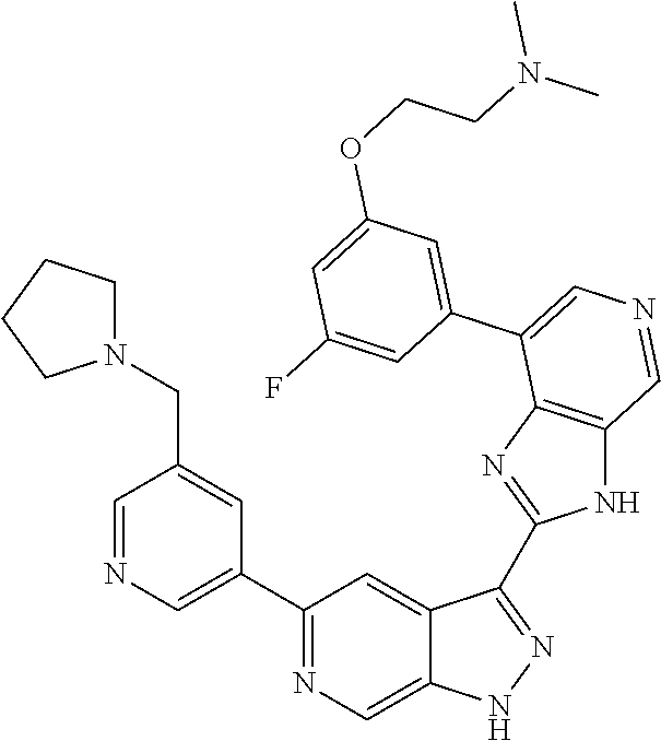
C1(C2=CN=CC(CN3CCCC3)=C2)=NC=C2C(=C1)C(C1=NC3=C(N1)C=NC=C3C1=CC(OCCN(C)C)=CC(F)=C1)=NN2
